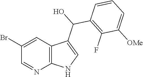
C1(Br)=CC2=C(N=C1)NC=C2C(O)C1=C(F)C([OMe])=CC=C1
